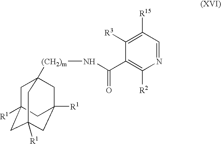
C1C2([R1])CC3([R1])CC([R1])(CC1([(CH2)m]NC(=O)C1=C([R2])N=CC([R15])=C1[R3])C3)C2
